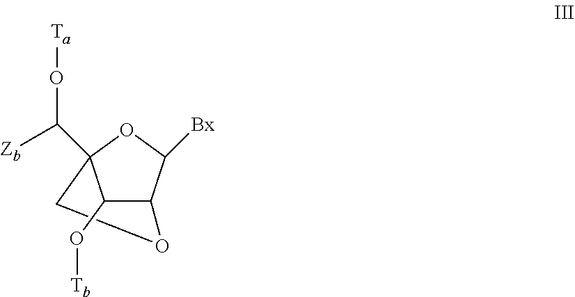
C12C([Bx])OC(C(O[Ta])[Zb])(C1O[Tb])CO2
